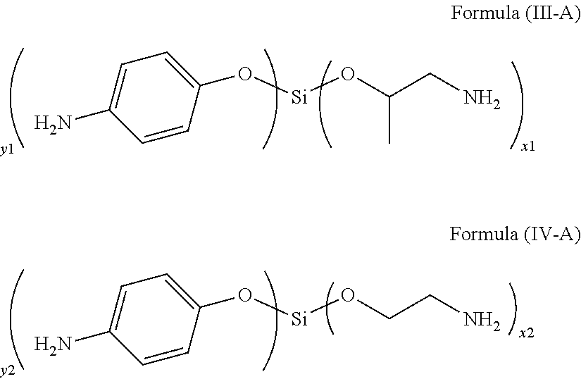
O([Si]OC(CN)C)C1=CC=C(N)C=C1.O([Si]OCCN)C1=CC=C(N)C=C1
